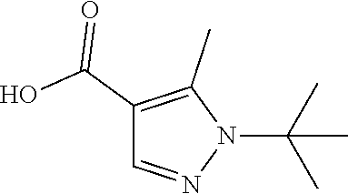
CC(C)(N1C(C)=C(C(=O)O)C=N1)C
